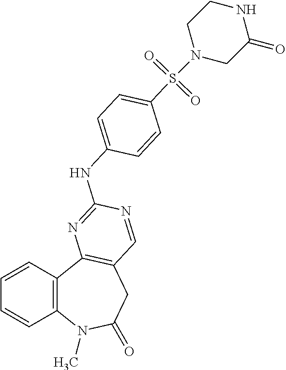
C1=CC2=C(C=C1)N(C)C(=O)CC1=C2N=C(NC2=CC=C(S(=O)(=O)N3CC(=O)NCC3)C=C2)N=C1
